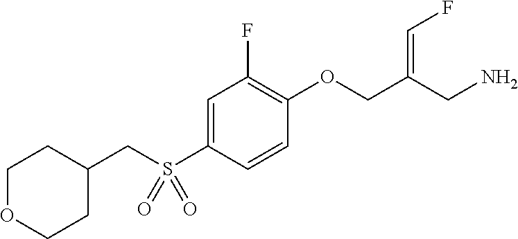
C1=C(S(CC2CCOCC2)(=O)=O)C=CC(OCC(CN)=CF)=C1F
